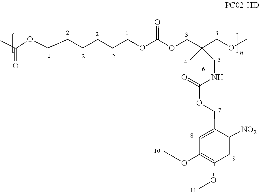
COC1=C(OC)C=C(COC(NCC(C)(COC(OCCCCCCOC(C)=O)=O)COC)=O)C([NO2])=C1
